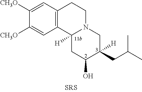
C1([CH3O])=CC2=C(C=C1[CH3O])C1([H])N(CC2)CC(CC(C)C)([H])C(O)C1
